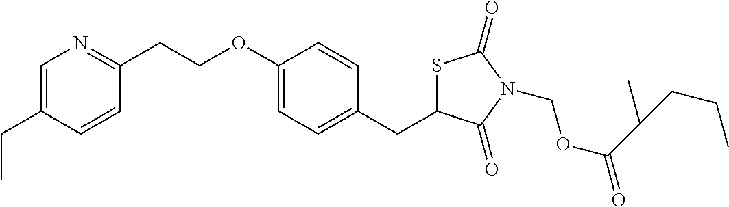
C1=C(CC)C=CC(CCOC2=CC=C(CC3SC(=O)N(COC(C(C)CCC)=O)C3=O)C=C2)=N1
